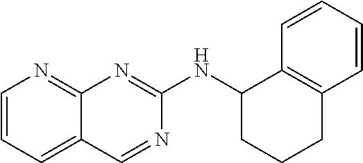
C1=CC=C2C(=N1)N=C(NC1C3=C(C=CC=C3)CCC1)N=C2
